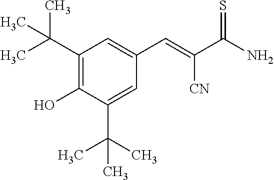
C1(C(C)(C)C)=C(O)C(C(C)(C)C)=CC(C=C([CN])C(=S)N)=C1
